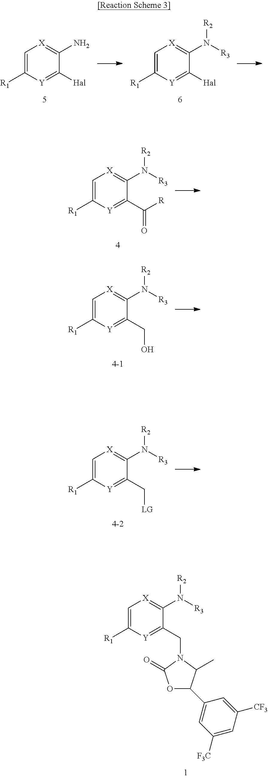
C1=C([R1])[Y]=C(C([R])=O)C(N([R3])[R2])=[X]1.C1=C([R1])[Y]=C([Hal])C(N)=[X]1.C1=C([R1])[Y]=C([Hal])C(N([R3])[R2])=[X]1.C1=C([R1])[Y]=C(C[LG])C(N([R3])[R2])=[X]1.C1=C([R1])[Y]=C(CN2C(=O)OC(C3=CC([F3C])=CC([CF3])=C3)C2C)C(N([R3])[R2])=[X]1.C1=C([R1])[Y]=C(CO)C(N([R3])[R2])=[X]1
